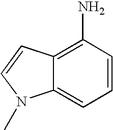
C1=CC(N)=C2C(=C1)N(C)C=C2
